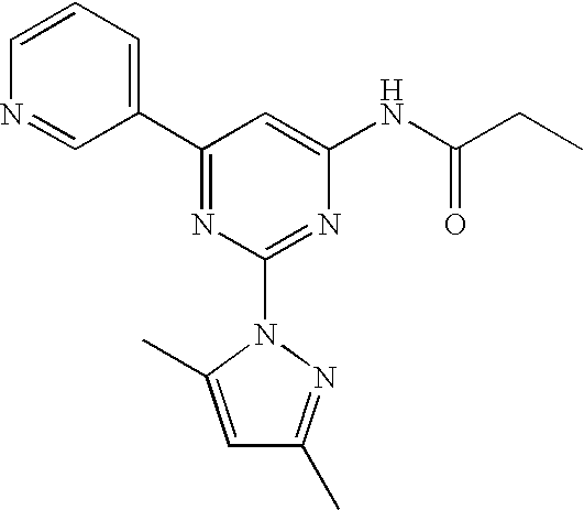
C1(C2=NC(N3C(C)=CC(C)=N3)=NC(NC(=O)CC)=C2)=CC=CN=C1
